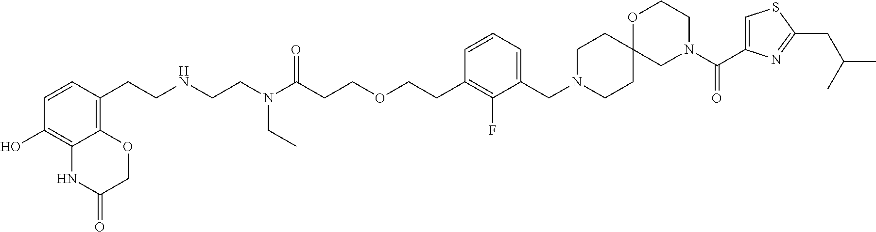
C12=C(CCNCCN(C(CCOCCC3=C(F)C(CN4CCC5(CC4)CN(C(=O)C4=CSC(CC(C)C)=N4)CCO5)=CC=C3)=O)CC)C=CC(O)=C1NC(=O)CO2
